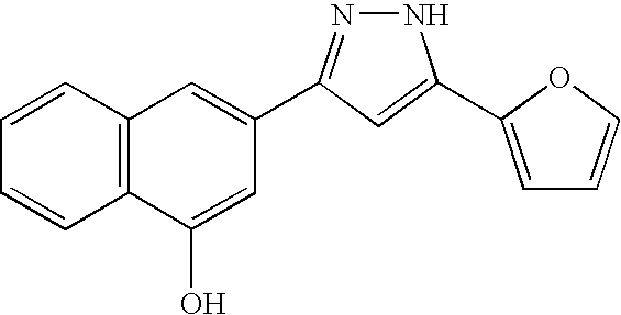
N1N=C(C2=CC3=C(C=CC=C3)C(O)=C2)C=C1C1=CC=CO1
